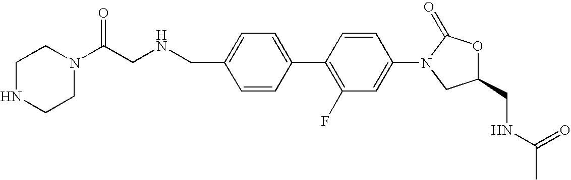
C(NCC1=CC=C(C2=C(F)C=C(N3CC(CNC(C)=O)OC3=O)C=C2)C=C1)C(N1CCNCC1)=O
